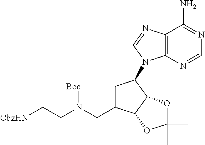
C12=C(N=CN1C1CC(CN(CC[CbzHN])[Boc])C3C1OC(C)(C)O3)C(N)=NC=N2
